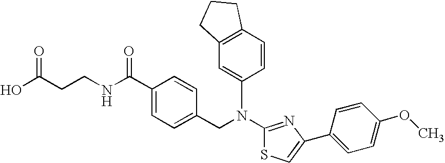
N(C1=NC(C2=CC=C(OC)C=C2)=CS1)(CC1=CC=C(C(NCCC(O)=O)=O)C=C1)C1=CC2=C(C=C1)CCC2
